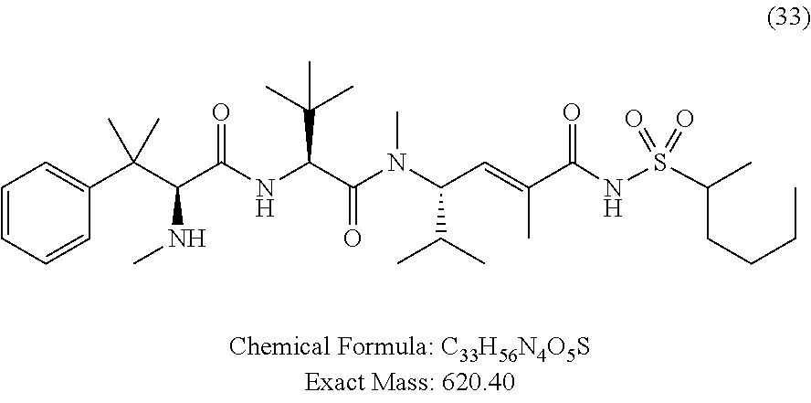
C1=CC=CC(C(C(C(NC(C(N(C(C=C(C(NS(=O)(=O)C(C)CCCC)=O)C)C(C)C)C)=O)C(C)(C)C)=O)NC)(C)C)=C1
